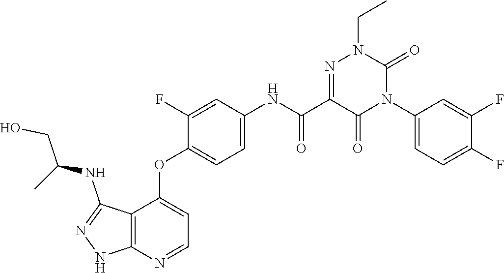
C1(OC2=CC=NC3=C2C(NC(CO)C)=NN3)=CC=C(NC(C2=NN(CC)C(=O)N(C3=CC=C(F)C(F)=C3)C2=O)=O)C=C1F
